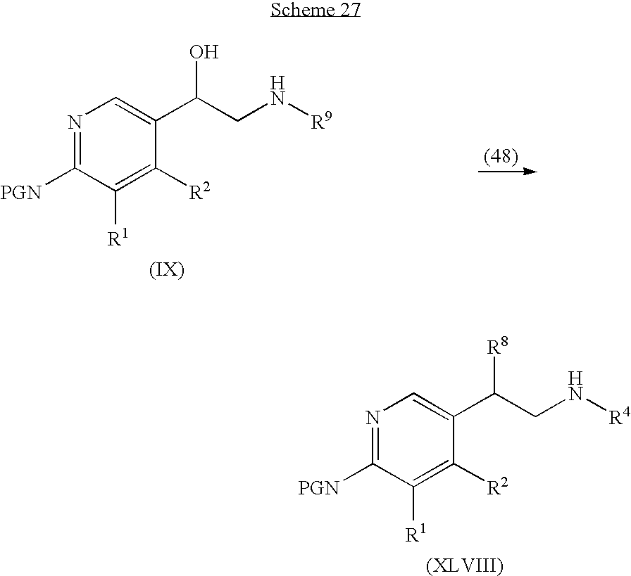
N1=C([PGN])C([R1])=C([R2])C(C(CN[R4])[R8])=C1.N1=C([PGN])C([R1])=C([R2])C(C(CN[R9])O)=C1
